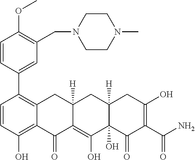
C1=CC(O)=C2C(=C1C1=CC(CN3CCN(C)CC3)=C(OC)C=C1)CC1([H])C(=C(O)C3(O)C([H])(C1)CC(O)=C(C(N)=O)C3=O)C2=O
